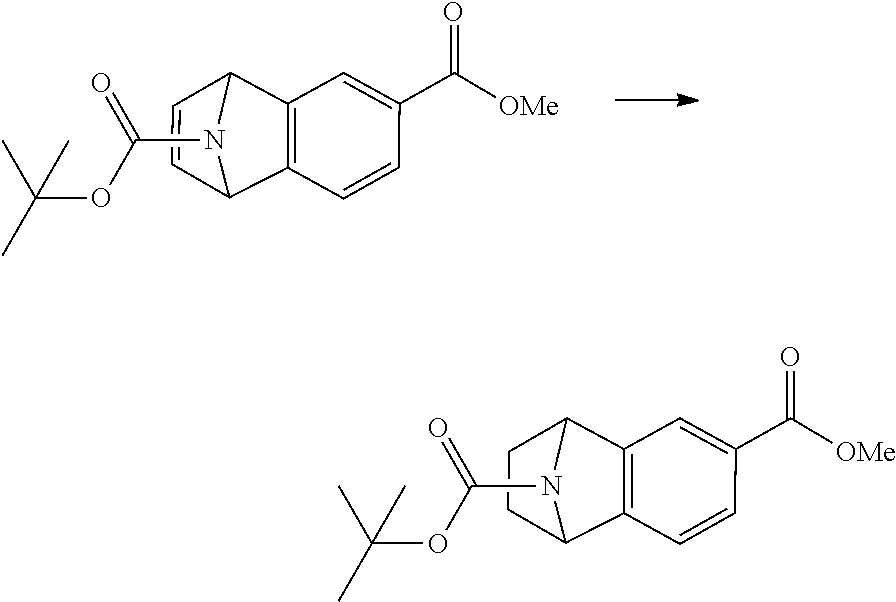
C12=C(C3N(C(OC(C)(C)C)=O)C1C=C3)C=C(C(=O)[OMe])C=C2.C12=C(C3N(C(OC(C)(C)C)=O)C1CC3)C=C(C(=O)[OMe])C=C2
